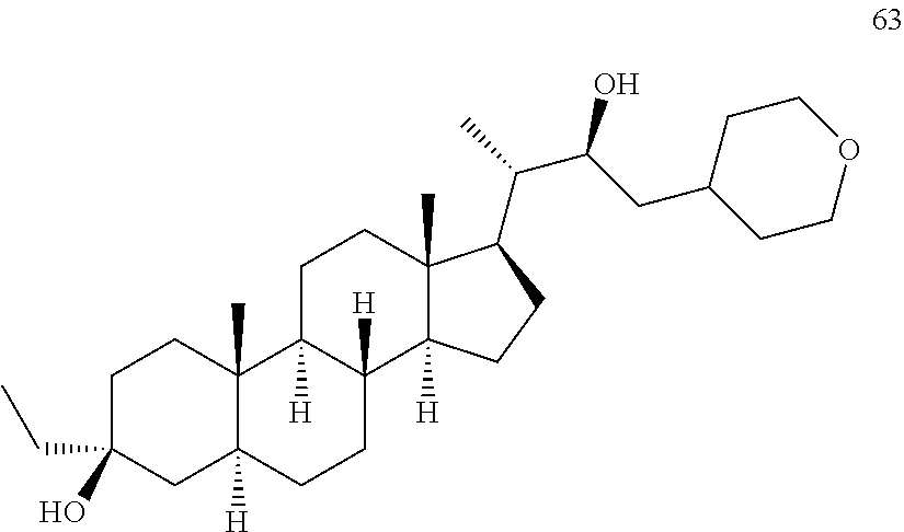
C1C(CC)(O)CC2([H])C(C)(C1)C1([H])C([H])(CC2)C2([H])C(C)(CC1)C(C(C)C(CC1CCOCC1)O)CC2
